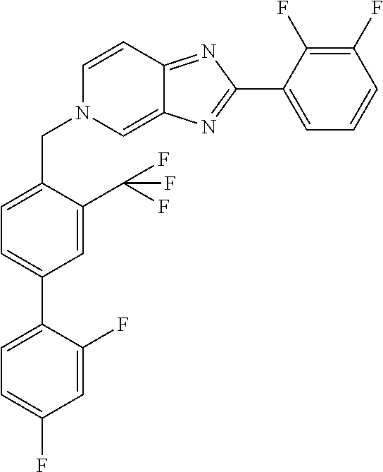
C1(CN2C=C3C(=NC(C4=CC=CC(F)=C4F)=N3)C=C2)=CC=C(C2=CC=C(F)C=C2F)C=C1C(F)(F)F
